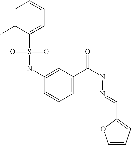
C1=C(C)C(S(=O)(=O)NC2=CC(C(NN=CC3=CC=CO3)=O)=CC=C2)=CC=C1
